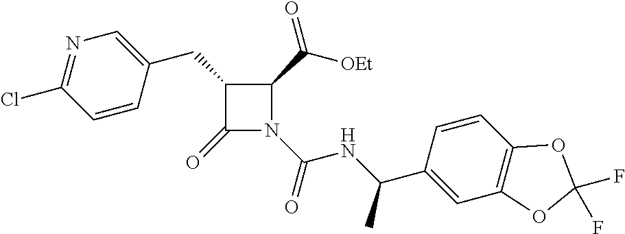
C1(CC2=CN=C(Cl)C=C2)C(=O)N(C(=O)NC(C2=CC3=C(C=C2)OC(F)(F)O3)C)C1C(=O)[OEt]
